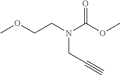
COCCN(C(OC)=O)CC#C
